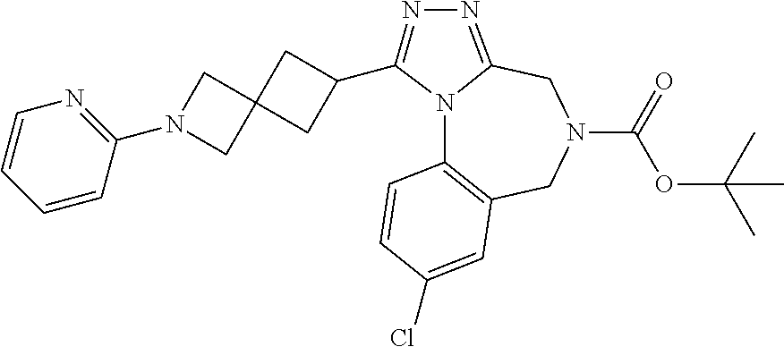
N12C3=C(CN(C(OC(C)(C)C)=O)CC1=NN=C2C1CC2(CN(C4=NC=CC=C4)C2)C1)C=C(Cl)C=C3
